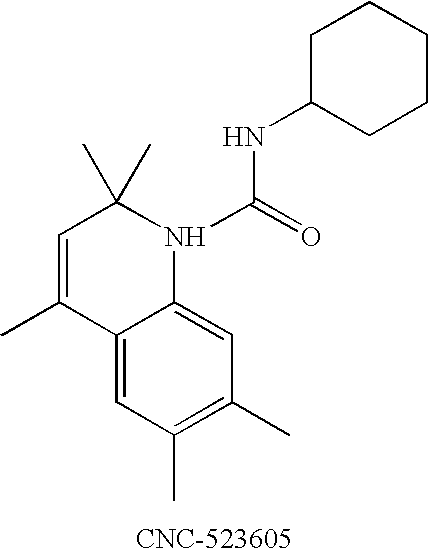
C12=CC(C)=C(C)C=C1N(C(NC1CCCCC1)=O)C(C)(C)C=C2C
